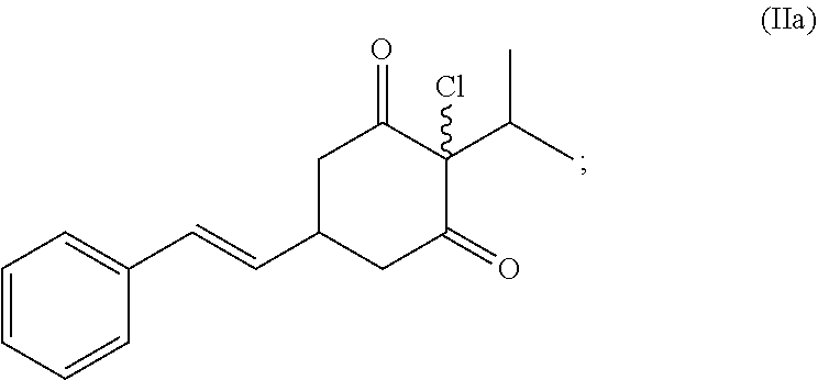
C1=CC=C(C=CC2CC(=O)C(C(C)C)(Cl)C(=O)C2)C=C1
